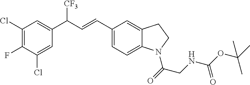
C1(Cl)=C(F)C(Cl)=CC(C(C=CC2=CC=C3C(=C2)CCN3C(=O)CNC(OC(C)(C)C)=O)[CF3])=C1
